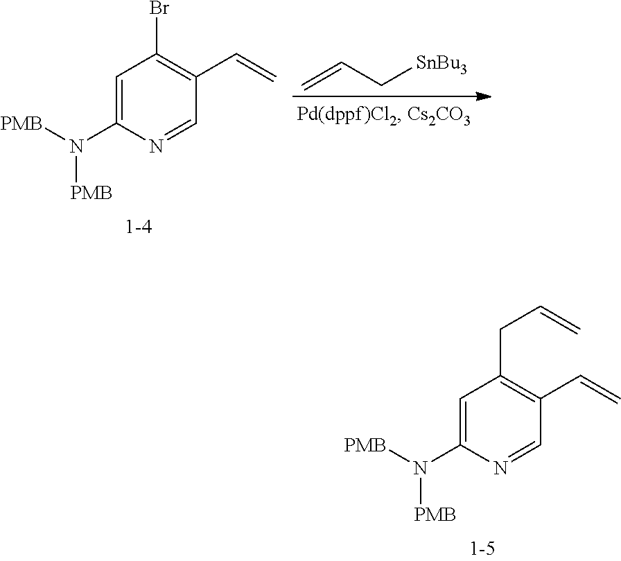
C1=C(N([PMB])[PMB])N=CC(C=C)=C1CC=C.C1=C(N([PMB])[PMB])N=CC(C=C)=C1Br.C=CC[SnBu3]
